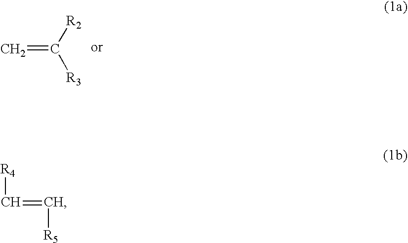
C=C([R2])[R3].[R4]C=C[R5]
